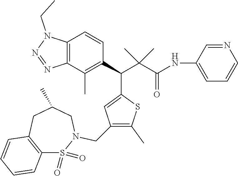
C12=C(CC(C)CN(CC3=C(C)SC(C(C4=C(C)C5=C(C=C4)N(CC)N=N5)C(C(NC4=CC=CN=C4)=O)(C)C)=C3)S1(=O)=O)C=CC=C2
